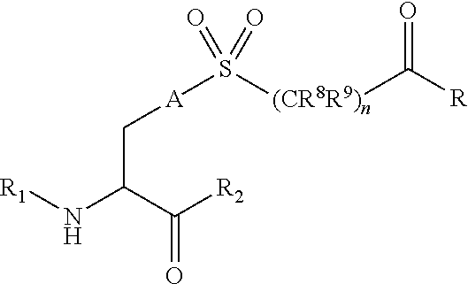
C(N[R1])(C([R2])=O)C[A]S([(CR8R9)n]C([R])=O)(=O)=O
